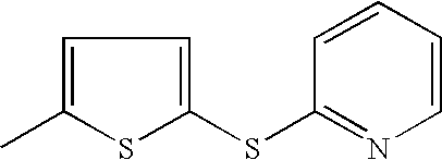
C1=C(C)SC(SC2=NC=CC=C2)=C1
